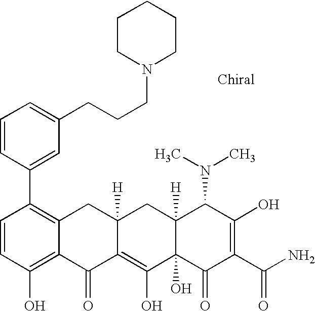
C1=CC(O)=C2C(=C1C1=CC(CCCN3CCCCC3)=CC=C1)CC1([H])C(=C(O)C3(O)C([H])(C1)C(N(C)C)C(O)=C(C(N)=O)C3=O)C2=O
